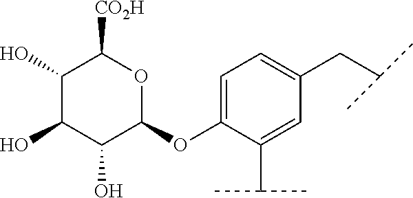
C1(O)C(O)C(O)C(OC2=CC=C(CC(C)C)C=C2C(C)C)OC1[CO2H]
